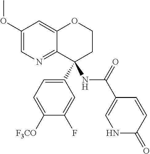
C1(OC)=CN=C2C(=C1)OCCC2(C1=CC=C([F3CO])C(F)=C1)NC(C1=CNC(=O)C=C1)=O
